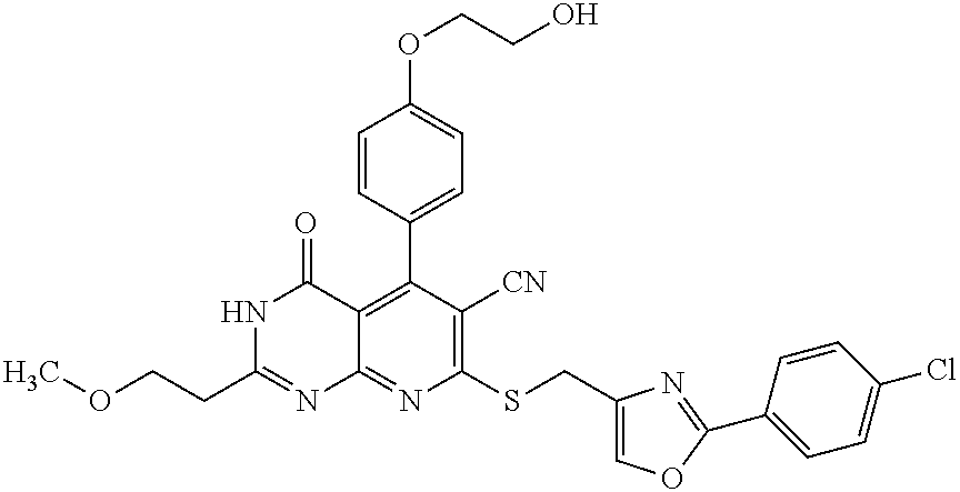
N1C(CCOC)=NC2=NC(SCC3=COC(C4=CC=C(Cl)C=C4)=N3)=C([CN])C(C3=CC=C(OCCO)C=C3)=C2C1=O
